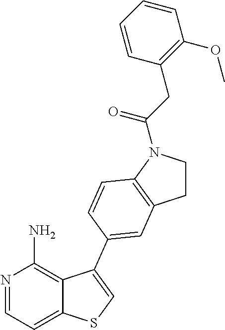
C1CN(C(CC2=C(OC)C=CC=C2)=O)C2=C1C=C(C1=CSC3=CC=NC(N)=C31)C=C2
